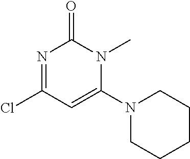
N1=C(Cl)C=C(N2CCCCC2)N(C)C1=O
